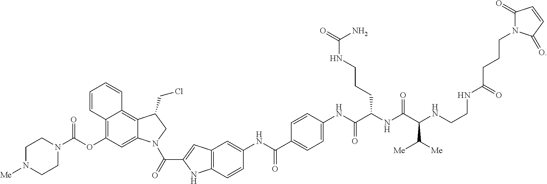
C12=C(C=CC(NC(C3=CC=C(NC(C(NC(C(NCCNC(=O)CCCN4C(=O)C=CC4=O)C([Me])[Me])=O)CCCNC(N)=O)=O)C=C3)=O)=C1)NC(C(=O)N1C3=CC(OC(N4CCN([Me])CC4)=O)=C4C(=C3C(CCl)C1)C=CC=C4)=C2
